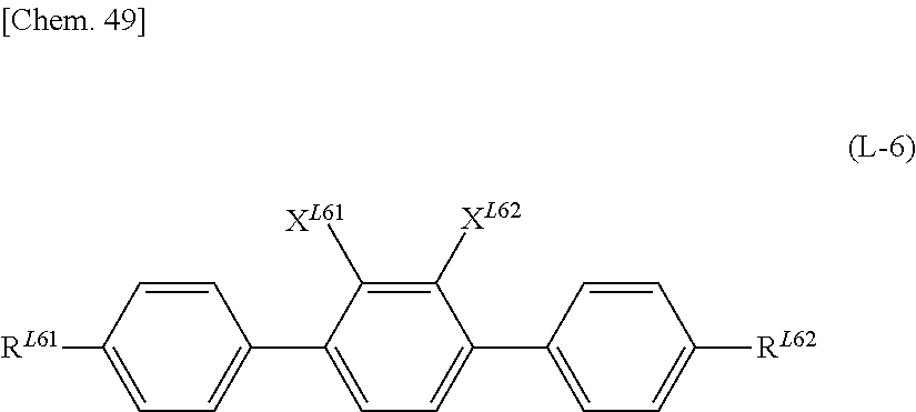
C1([RL61])=CC=C(C2=CC=C(C3=CC=C([RL62])C=C3)C([XL62])=C2[XL61])C=C1
